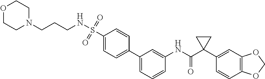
C1=CC=C(C2=CC=C(S(=O)(=O)NCCCN3CCOCC3)C=C2)C=C1NC(C1(C2=CC3=C(C=C2)OCO3)CC1)=O
